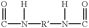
C(N([H])[R]N([H])C=O)=O
